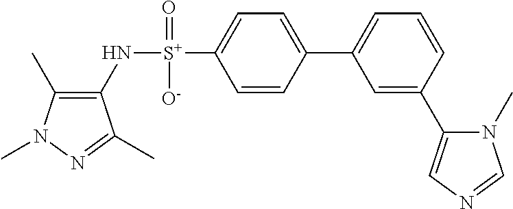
C1(C)=C(N[S+](C2=CC=C(C3=CC=CC(C4=CN=CN4C)=C3)C=C2)(=O)[O-])C(C)=NN1C
